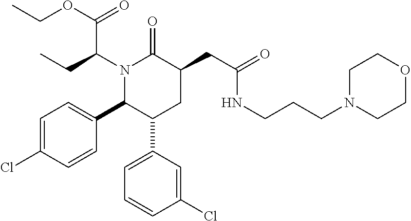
N1(C(CC)C(OCC)=O)C(C2=CC=C(Cl)C=C2)C(C2=CC=CC(Cl)=C2)CC(CC(=O)NCCCN2CCOCC2)C1=O
